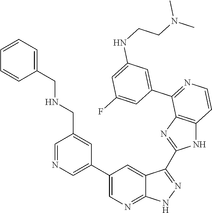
C1=NC=C(C2=CN=C3C(=C2)C(C2=NC4=C(N2)C=CN=C4C2=CC(NCCN(C)C)=CC(F)=C2)=NN3)C=C1CNCC1=CC=CC=C1
